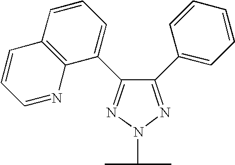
C1(C2=CC=CC=C2)=NN(C(C)C)N=C1C1=CC=CC2=C1N=CC=C2
